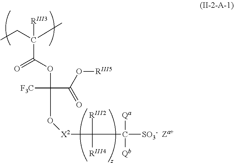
C(C(C(=O)OC([F3C])(C(O[RIII5])=O)O[X2]C([RIII2])(C([SO3-])([Qa])[Qb])[RIII4])(C)[RIII3])C.[Za+]
